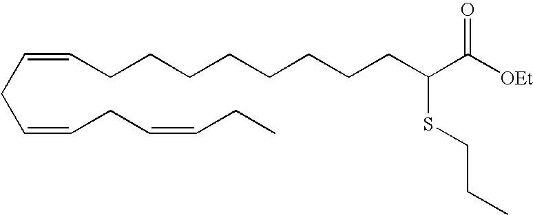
C(=CCCCCCCCCC(C([OEt])=O)SCCC)CC=CCC=CCC
